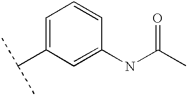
C1=C(C(C)C)C=C(NC(C)=O)C=C1
